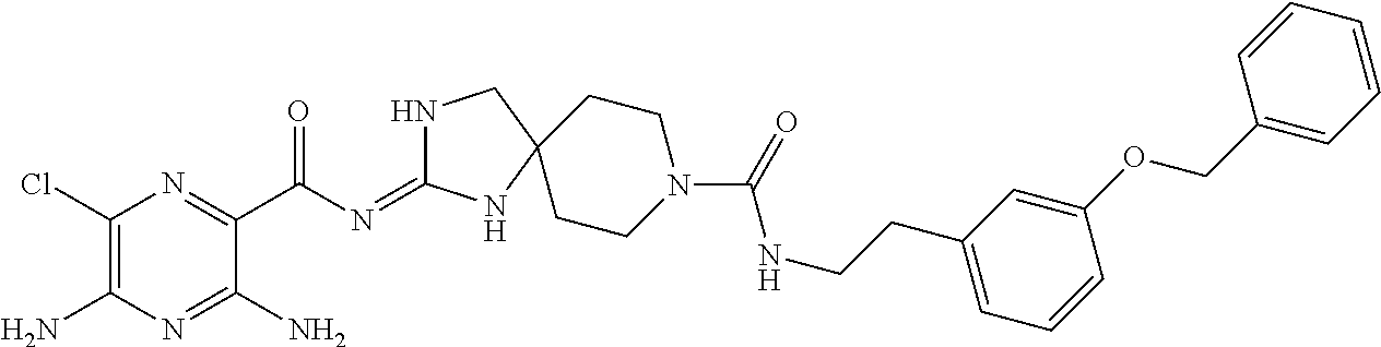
C1(Cl)=C(N)N=C(N)C(C(=O)N=C2NCC3(N2)CCN(C(NCCC2=CC=CC(OCC4=CC=CC=C4)=C2)=O)CC3)=N1
